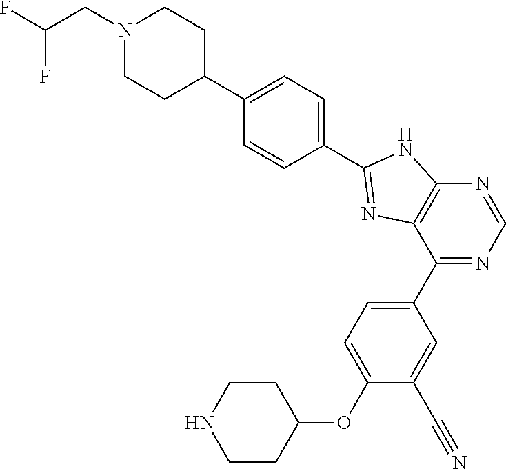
C1CC(OC2=CC=C(C3=NC=NC4=C3N=C(C3=CC=C(C5CCN(CC(F)F)CC5)C=C3)N4)C=C2C#N)CCN1
